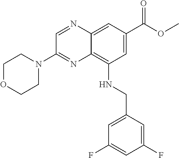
C1(N2CCOCC2)=NC2=C(NCC3=CC(F)=CC(F)=C3)C=C(C(=O)OC)C=C2N=C1
